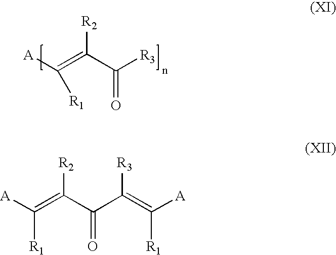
[A]C(=C(C([R3])=O)[R2])[R1].[A]C(=C(C(C([R3])=C([A])[R1])=O)[R2])[R1]
